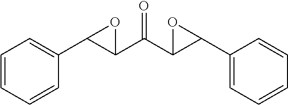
C1=CC=CC(C2C(C(C3C(C4=CC=CC=C4)O3)=O)O2)=C1
